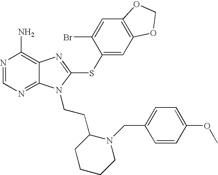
N1=CN=C2C(=C1N)N=C(SC1=CC3=C(C=C1Br)OCO3)N2CCC1CCCCN1CC1=CC=C(OC)C=C1
